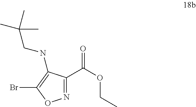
N1=C(C(=O)OCC)C(NCC(C)(C)C)=C(Br)O1
